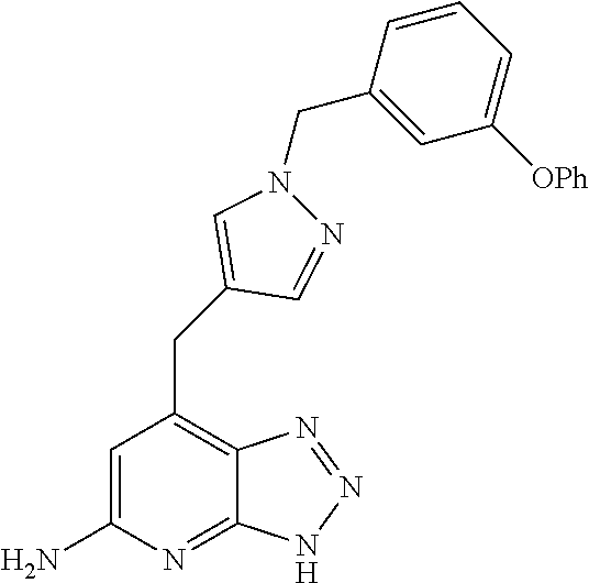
C1=C(N)N=C2C(=C1CC1=CN(CC3=CC([OPh])=CC=C3)N=C1)N=NN2
